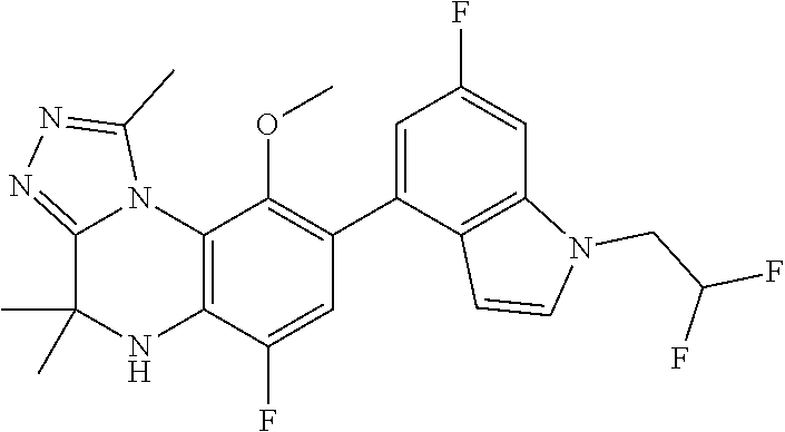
C12=NN=C(C)N1C1=C(NC2(C)C)C(F)=CC(C2=CC(F)=CC3=C2C=CN3CC(F)F)=C1OC
